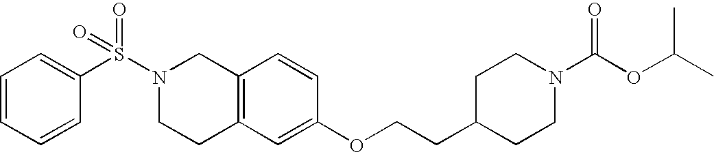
N1(S(C2=CC=CC=C2)(=O)=O)CCC2=C(C=CC(OCCC3CCN(C(OC(C)C)=O)CC3)=C2)C1
